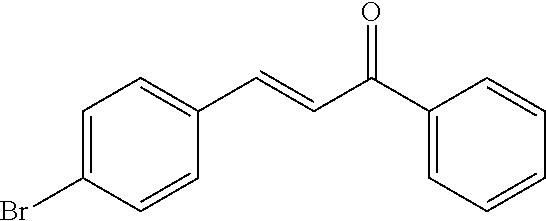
C1=C(Br)C=CC(C=CC(C2=CC=CC=C2)=O)=C1
